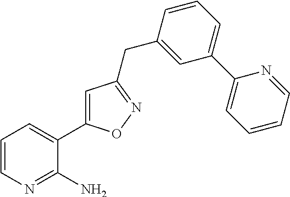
C1=CN=C(N)C(C2=CC(CC3=CC(C4=CC=CC=N4)=CC=C3)=NO2)=C1
